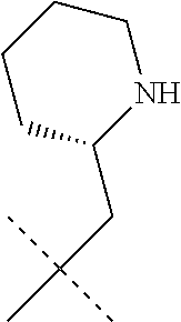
C1(CC(C)(C)C)NCCCC1
